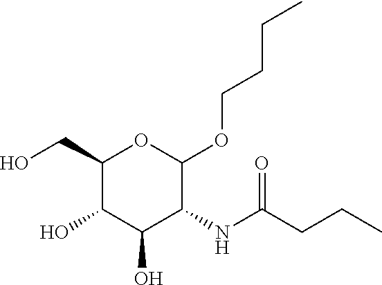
C1(CO)C(O)C(O)C(NC(CCC)=O)C(OCCCC)O1
